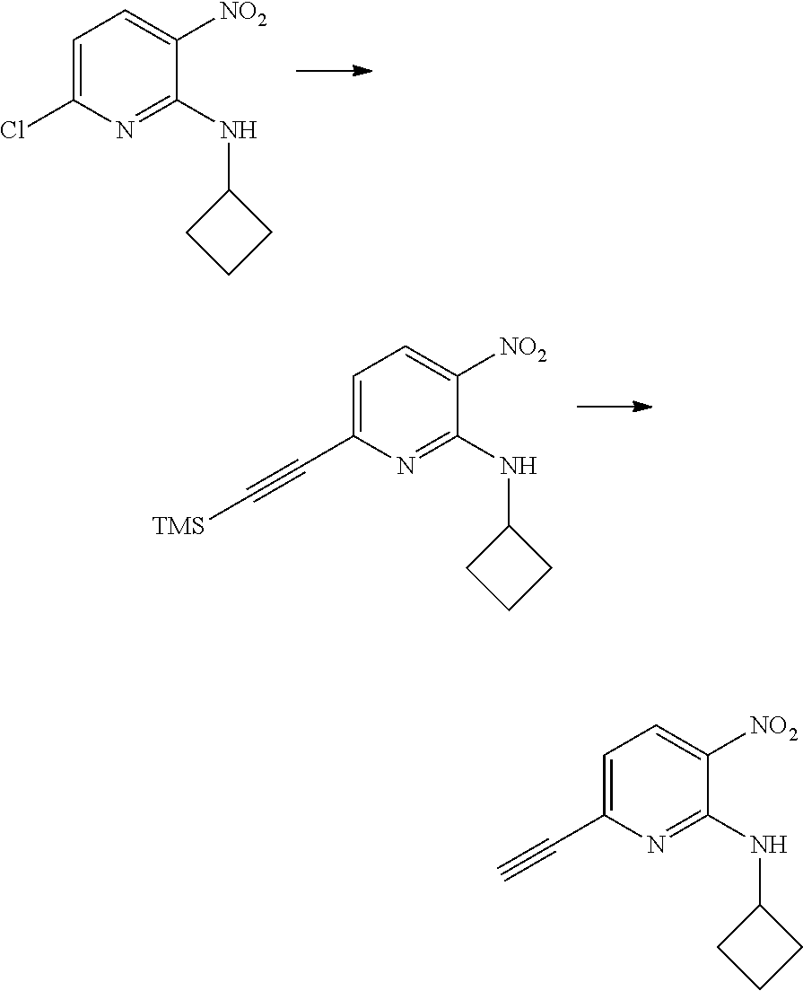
C1=C(Cl)N=C(NC2CCC2)C([NO2])=C1.C1=C(C#C[TMS])N=C(NC2CCC2)C([NO2])=C1.C1=C(C#C)N=C(NC2CCC2)C([NO2])=C1
